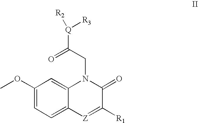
C1(OC)=CC=C2C(=C1)N(CC([Q]([R2])[R3])=O)C(=O)C([R1])=[Z]2
